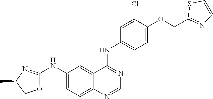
C1(NC2=NC(C)CO2)=CC=C2C(=C1)C(NC1=CC=C(OCC3=NC=CS3)C(Cl)=C1)=NC=N2
